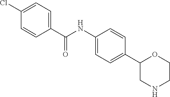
C1(NC(C2=CC=C(Cl)C=C2)=O)=CC=C(C2CNCCO2)C=C1
